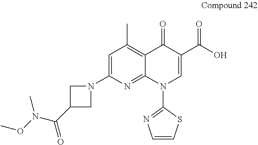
N1(C2=CC(C)=C3C(=N2)N(C2=NC=CS2)C=C(C(O)=O)C3=O)CC(C(N(OC)C)=O)C1
